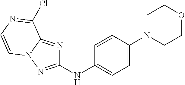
C1(NC2=CC=C(N3CCOCC3)C=C2)=NN2C(=N1)C(Cl)=NC=C2
